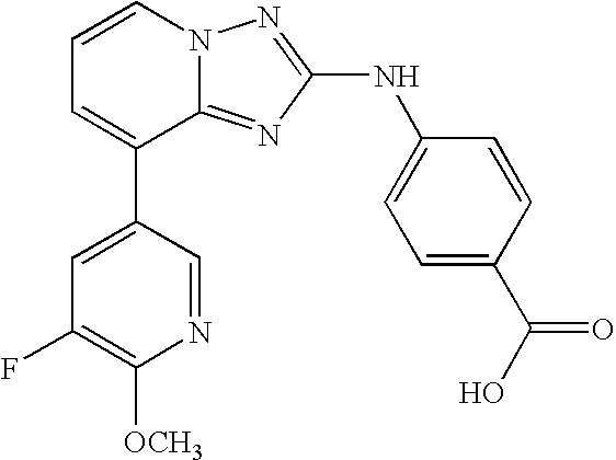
C1=CN2C(=NC(NC3=CC=C(C(O)=O)C=C3)=N2)C(C2=CC(F)=C([OCH3])N=C2)=C1
